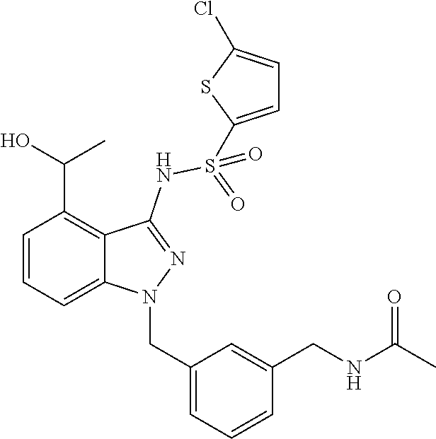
C1=CC=C2C(=C1C(C)O)C(NS(=O)(=O)C1=CC=C(Cl)S1)=NN2CC1=CC=CC(CNC(=O)C)=C1
